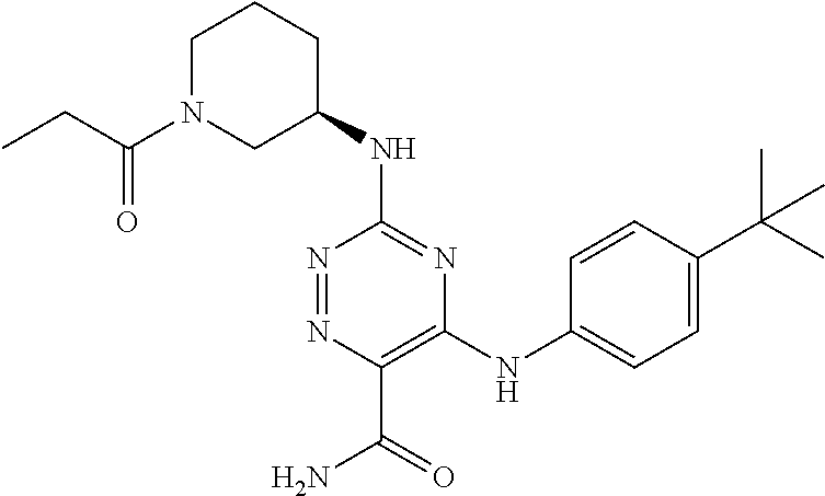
C1(NC2CCCN(C(CC)=O)C2)=NC(NC2=CC=C(C(C)(C)C)C=C2)=C(C(=O)N)N=N1
